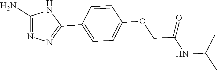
N(C(C)C)C(COC1=CC=C(C2=NN=C(N)N2)C=C1)=O
